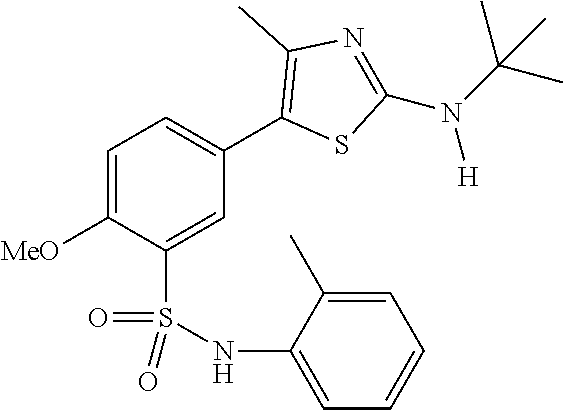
C1=C([MeO])C(S(NC2=CC=CC=C2C)(=O)=O)=CC(C2=C(C)N=C(N(C(C)(C)C)[H])S2)=C1
